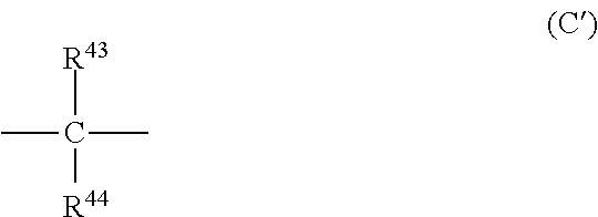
CC(C)([R43])[R44]
